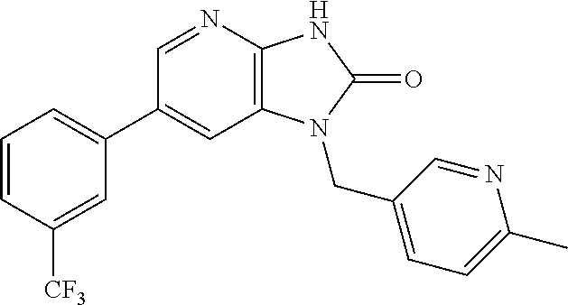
C1(C2=CC=CC([CF3])=C2)=CC2=C(N=C1)NC(=O)N2CC1=CC=C(C)N=C1
